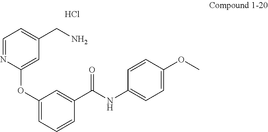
Cl.C1=NC(OC2=CC=CC(C(NC3=CC=C(OC)C=C3)=O)=C2)=CC(CN)=C1
